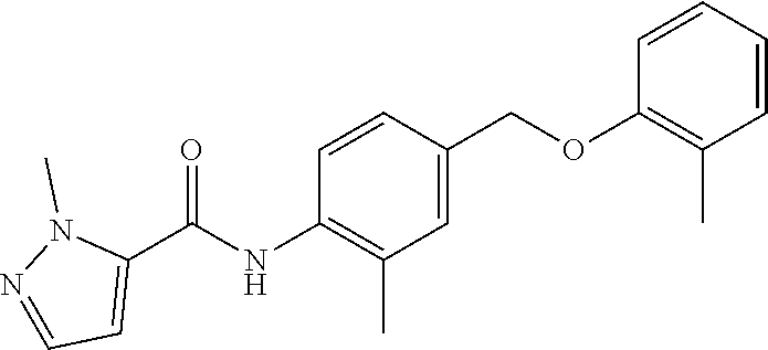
C1=C(COC2=C(C)C=CC=C2)C=CC(NC(C2=CC=NN2C)=O)=C1C
